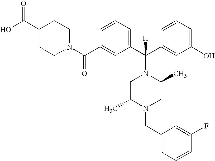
C1(C(N2CCC(C(O)=O)CC2)=O)=CC(C(C2=CC(O)=CC=C2)(N2CC(C)N(CC3=CC=CC(F)=C3)CC2C)[H])=CC=C1
